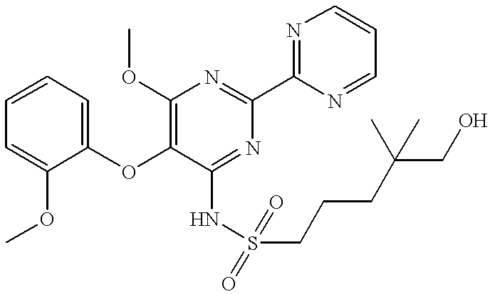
C1=CC=C(OC2=C(OC)N=C(C3=NC=CC=N3)N=C2NS(CCCC(CO)(C)C)(=O)=O)C(OC)=C1
